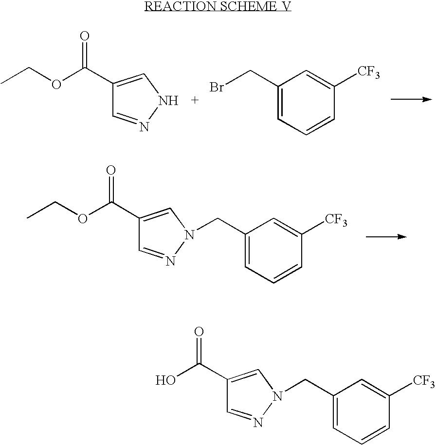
C1(C(OCC)=O)=CNN=C1.C1(CBr)=CC=CC([CF3])=C1.C1(CN2N=CC(C(OCC)=O)=C2)=CC=CC([CF3])=C1.C1(CN2N=CC(C(O)=O)=C2)=CC=CC([CF3])=C1
